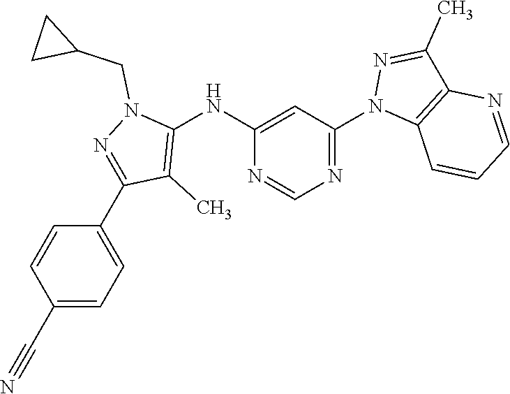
N1=C(N2C3=C(C(C)=N2)N=CC=C3)C=C(NC2=C(C)C(C3=CC=C(C#N)C=C3)=NN2CC2CC2)N=C1
